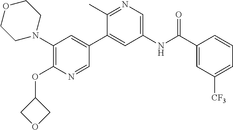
C1(N2CCOCC2)=C(OC2COC2)N=CC(C2=CC(NC(C3=CC([CF3])=CC=C3)=O)=CN=C2C)=C1
